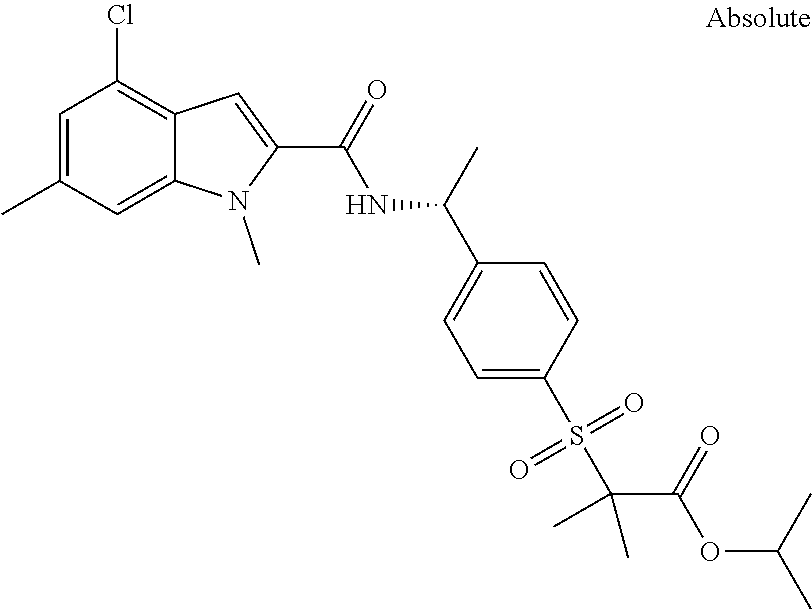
C12=CC(C)=CC(Cl)=C1C=C(C(=O)NC(C1=CC=C(S(=O)(=O)C(C(OC(C)C)=O)(C)C)C=C1)C)N2C
